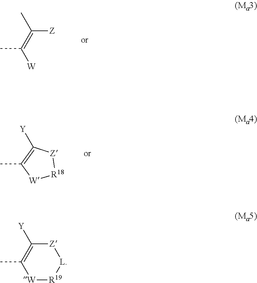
[W]C(=C([Z])C)C.CC1=C([Y])[Z][R18][W]1.C1(C)=C([Y])[Z][L][R19][W]1
